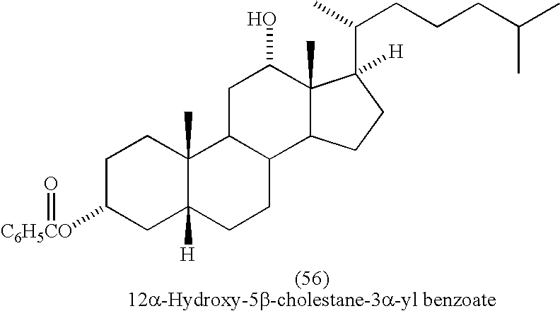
C1C([C6H5CO]=O)CC2([H])C(C)(C1)C1C(CC2)C2C(C)(C(O)C1)C([H])(C(C)CCCC(C)C)CC2
